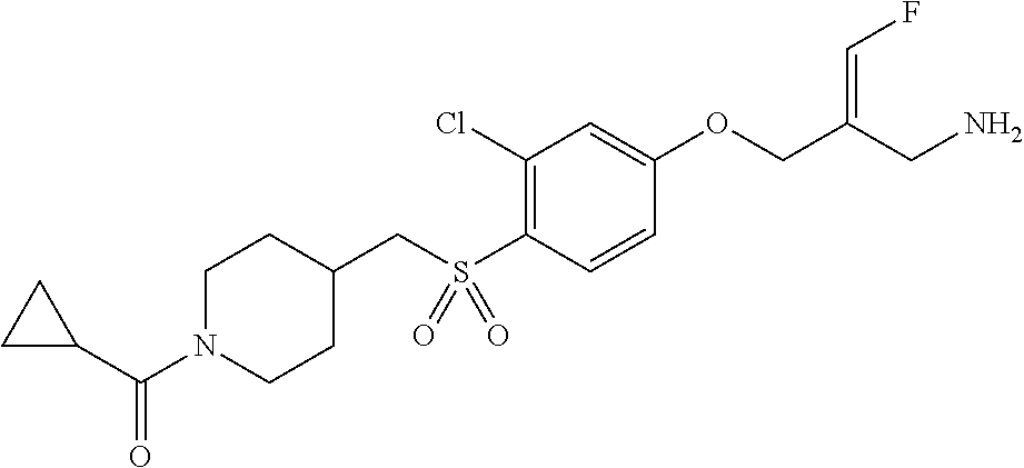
C1(Cl)=C(S(CC2CCN(C(C3CC3)=O)CC2)(=O)=O)C=CC(OCC(CN)=CF)=C1
